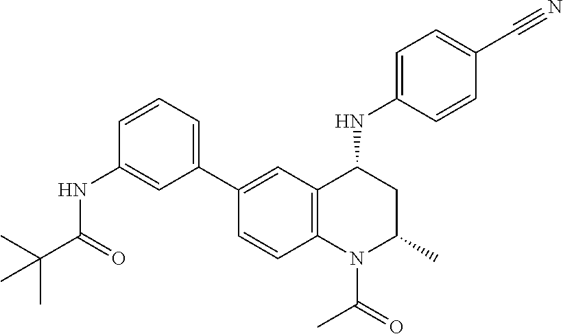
C1(NC2CC(C)N(C(C)=O)C3=C2C=C(C2=CC=CC(NC(C(C)(C)C)=O)=C2)C=C3)=CC=C(C#N)C=C1
